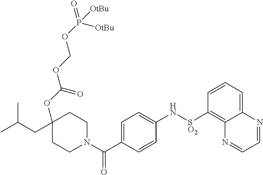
N1(C(C2=CC=C(N[SO2]C3=C4C(=CC=C3)N=CC=N4)C=C2)=O)CCC(OC(OCOP(=O)([OtBu])[OtBu])=O)(CC(C)C)CC1
